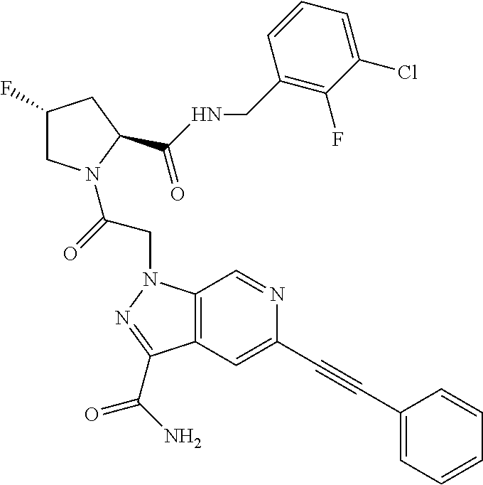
C12=C(C(C(N)=O)=NN1CC(=O)N1CC(F)CC1C(=O)NCC1=C(F)C(Cl)=CC=C1)C=C(C#CC1=CC=CC=C1)N=C2
